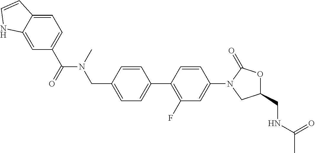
C1=C2C(=CC=C1C(N(CC1=CC=C(C3=C(F)C=C(N4CC(CNC(C)=O)OC4=O)C=C3)C=C1)C)=O)C=CN2
